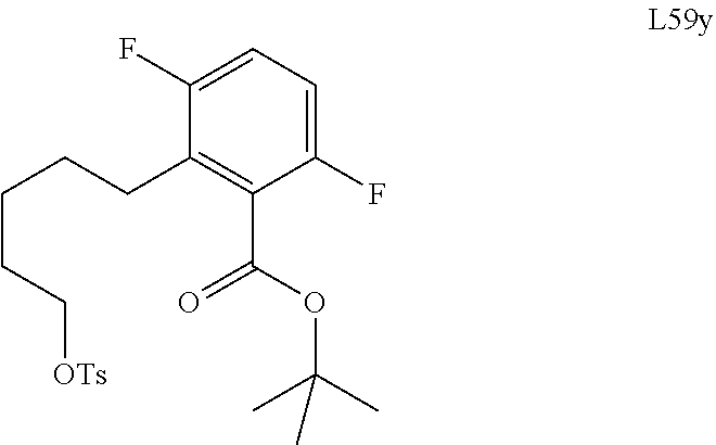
C1(CCCCC[OTs])=C(C(OC(C)(C)C)=O)C(F)=CC=C1F
